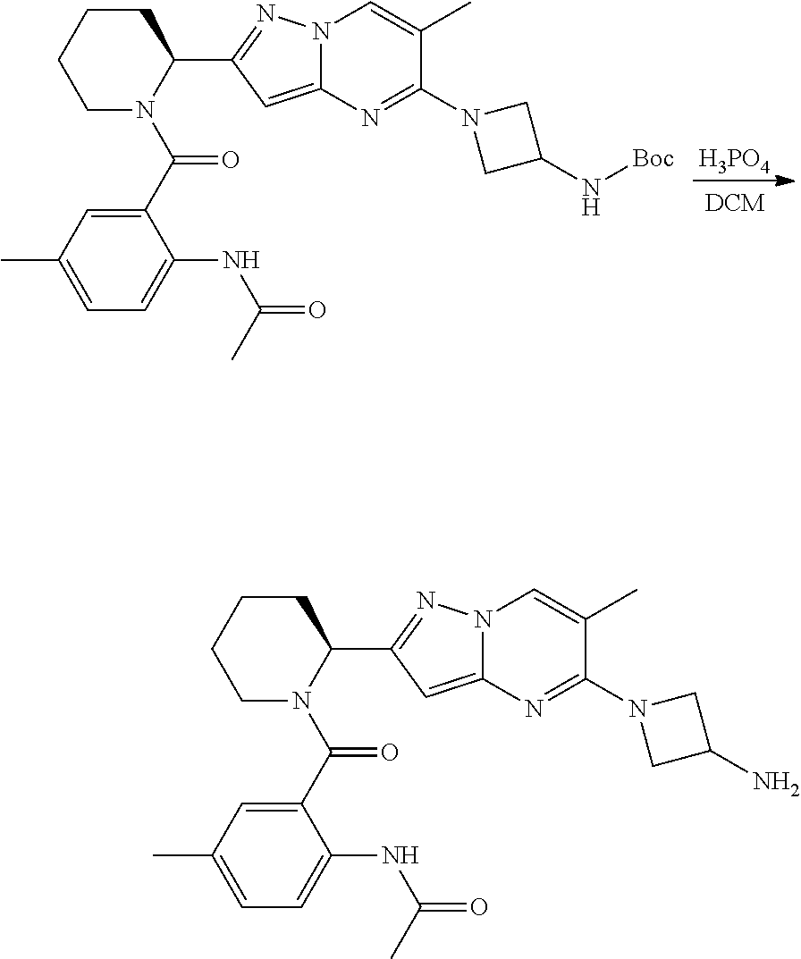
[H3PO4].C1CCCN(C(C2=CC(C)=CC=C2NC(=O)C)=O)C1C1=NN2C(=C1)N=C(N1CC(N[Boc])C1)C(C)=C2.C1CCCN(C(C2=CC(C)=CC=C2NC(=O)C)=O)C1C1=NN2C(=C1)N=C(N1CC(N)C1)C(C)=C2
